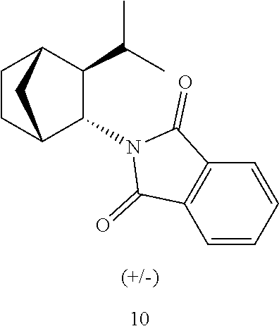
C1CC2C(N3C(=O)C4=C(C=CC=C4)C3=O)C(C(C)C)C1C2
